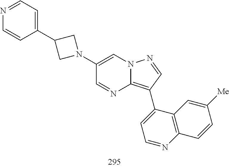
C1(C2=C3N=CC(N4CC(C5=CC=NC=C5)C4)=CN3N=C2)=CC=NC2=C1C=C([Me])C=C2
